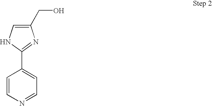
C1(CO)=CNC(C2=CC=NC=C2)=N1
